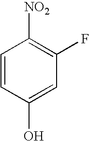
C1=CC(O)=CC(F)=C1[NO2]
